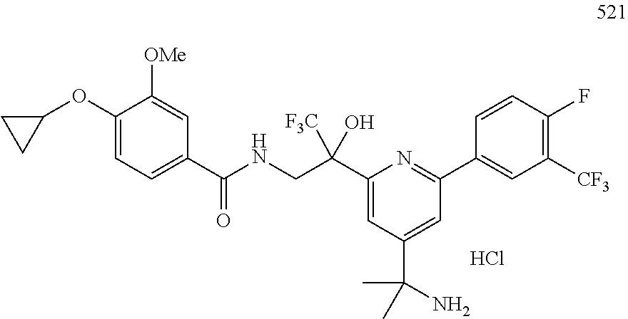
Cl.C1(C(CNC(C2=CC=C(OC3CC3)C([OMe])=C2)=O)(O)[F3C])=CC(C(C)(C)N)=CC(C2=CC([CF3])=C(F)C=C2)=N1
